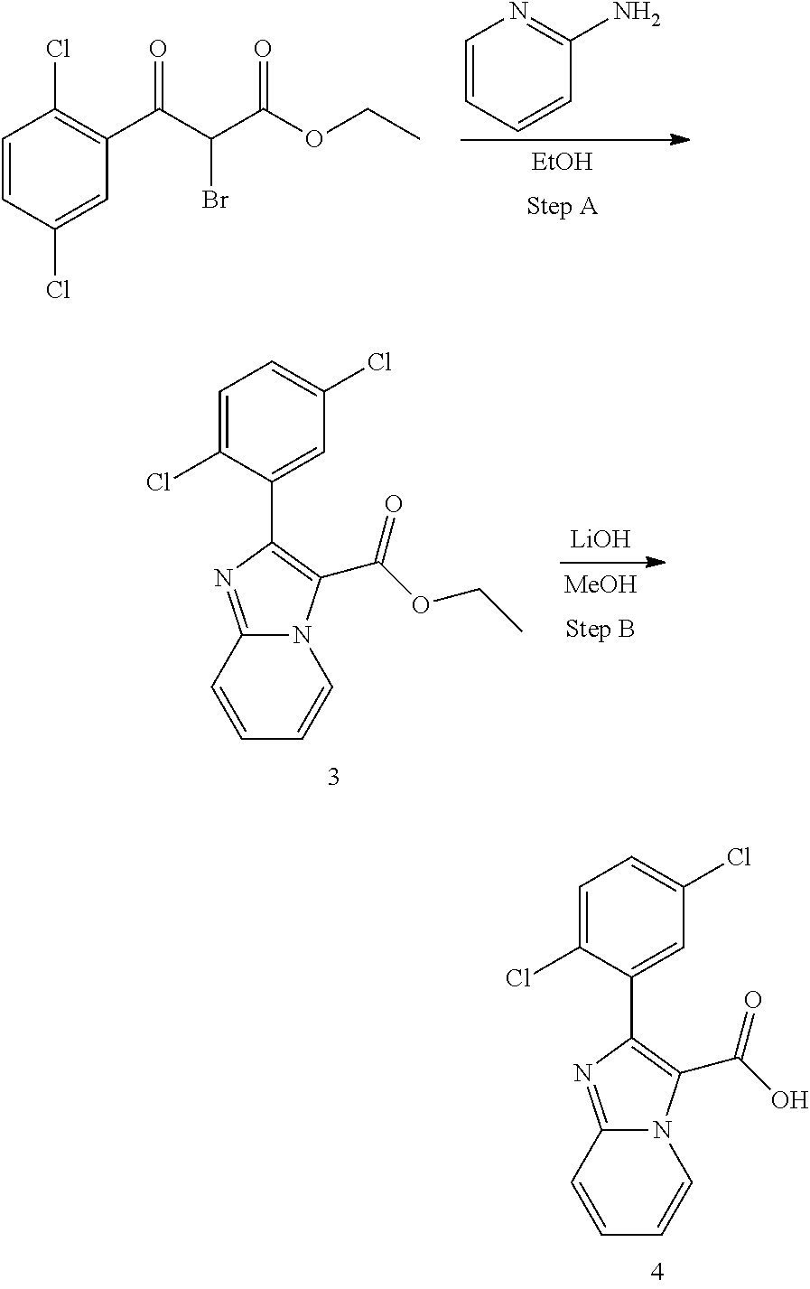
C1=CC=CC(N)=N1.[EtOH].C1=CC(Cl)=CC(C(C(C(OCC)=O)Br)=O)=C1Cl.[LiOH].[MeOH].C1=C(Cl)C(C2=C(C(OCC)=O)N3C(=N2)C=CC=C3)=CC(Cl)=C1.C1=C(Cl)C(C2=C(C(O)=O)N3C(=N2)C=CC=C3)=CC(Cl)=C1
